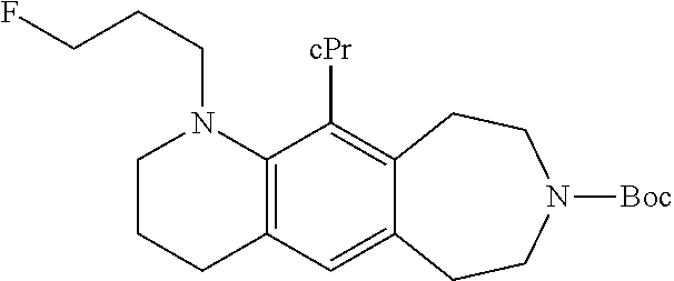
C12=C(C([cPr])=C3C(=C1)CCN([Boc])CC3)N(CCCF)CCC2
